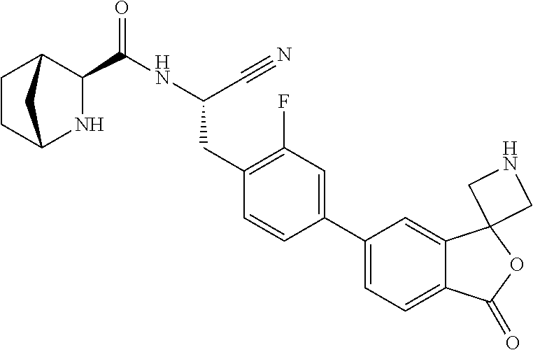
C(NC(CC1=C(F)C=C(C2=CC=C3C(=C2)C2(OC3=O)CNC2)C=C1)C#N)(=O)C1C2CCC(N1)C2
